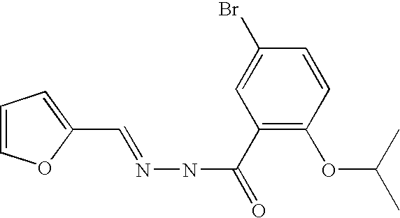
C1=COC(C=NNC(=O)C2=C(OC(C)C)C=CC(Br)=C2)=C1
